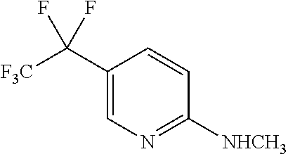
C1(C([F3C])(F)F)=CN=C([NHCH3])C=C1
